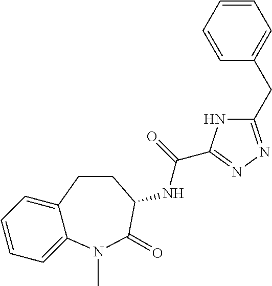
C1=CC=C2C(=C1)CCC(NC(=O)C1=NN=C(CC3=CC=CC=C3)N1)C(=O)N2C
